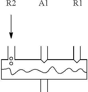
[R2].[A1].[R1].CCCCCCC(C)CC(C)C(C)CC(CC)C
